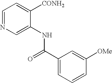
C1=C(NC(C2=CC=CC([OMe])=C2)=O)C([CONH2])=CC=N1
